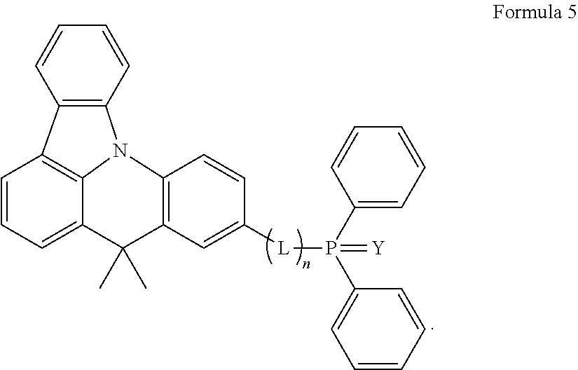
C12=C(C=CC=C1)N1C3=C2C=CC=C3C(C)(C)C2=C1C=CC([L]P(C1=CC=CC=C1)(C1=CC=CC=C1)=[Y])=C2
